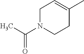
C1N(C(=O)C)CCC(C)=C1
